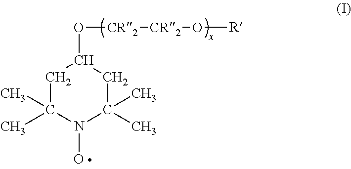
C1C(C)(C)N(O)C(C)(C)CC1O[CR2][CR2]O[R]
